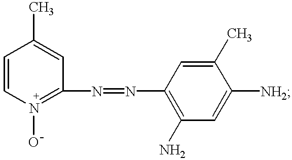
C1=CN(O)=C(N=NC2=C(N)C=C([NH2])C(C)=C2)C=C1C
